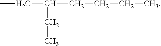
C(CCCC)(CC)CC
